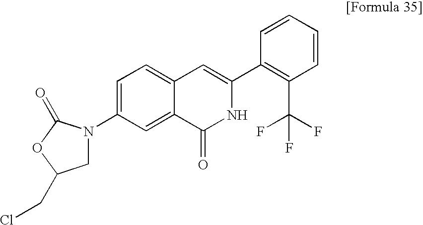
C1=C(N2CC(CCl)OC2=O)C=C2C(=C1)C=C(C1=C(C(F)(F)F)C=CC=C1)NC2=O
